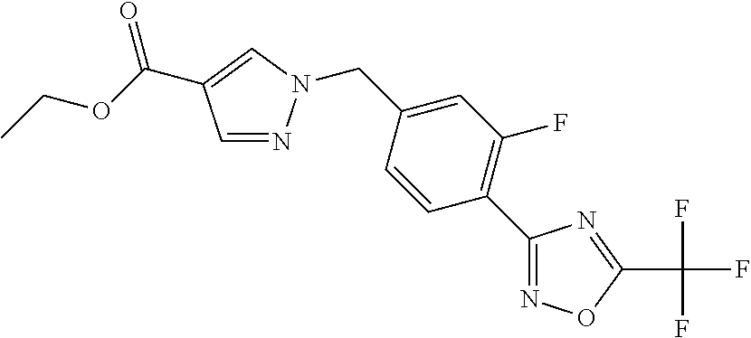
C1=C(C(OCC)=O)C=NN1CC1=CC(F)=C(C2=NOC(C(F)(F)F)=N2)C=C1
